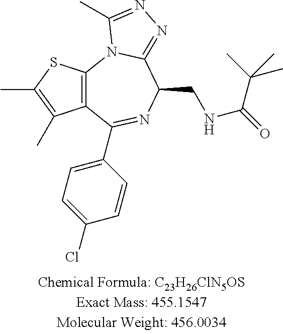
C12=C(SC(C)=C1C)N1C(=NN=C1C)C(CNC(C(C)(C)C)=O)N=C2C1=CC=C(Cl)C=C1
